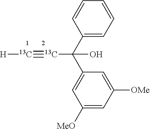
C1(C([13C]#[13C][H])(C2=CC([MeO])=CC([OMe])=C2)O)=CC=CC=C1
